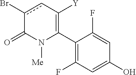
C1(C2=C([Y])cc(Br)C(=O)N2[Me])=C(F)C=C(O)C=C1F
